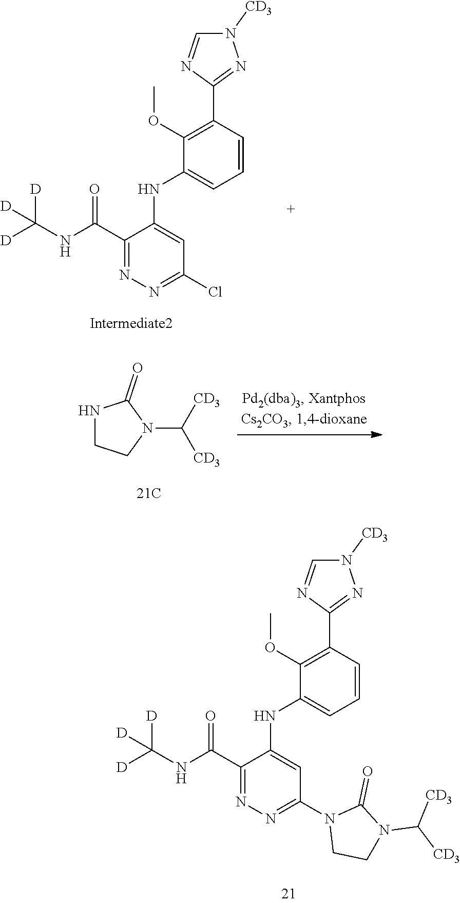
C1(C(NC([D])([D])[D])=O)=NN=C(Cl)C=C1NC1=CC=CC(C2=NN([CD3])C=N2)=C1OC.N1CCN(C([CD3])[CD3])C1=O.C1(C(NC([D])([D])[D])=O)=NN=C(N2CCN(C([CD3])[CD3])C2=O)C=C1NC1=CC=CC(C2=NN([CD3])C=N2)=C1OC
